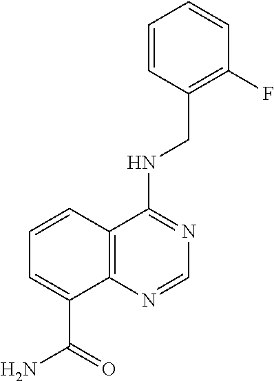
C1(F)=C(CNC2=NC=NC3=C2C=CC=C3C(=O)N)C=CC=C1
